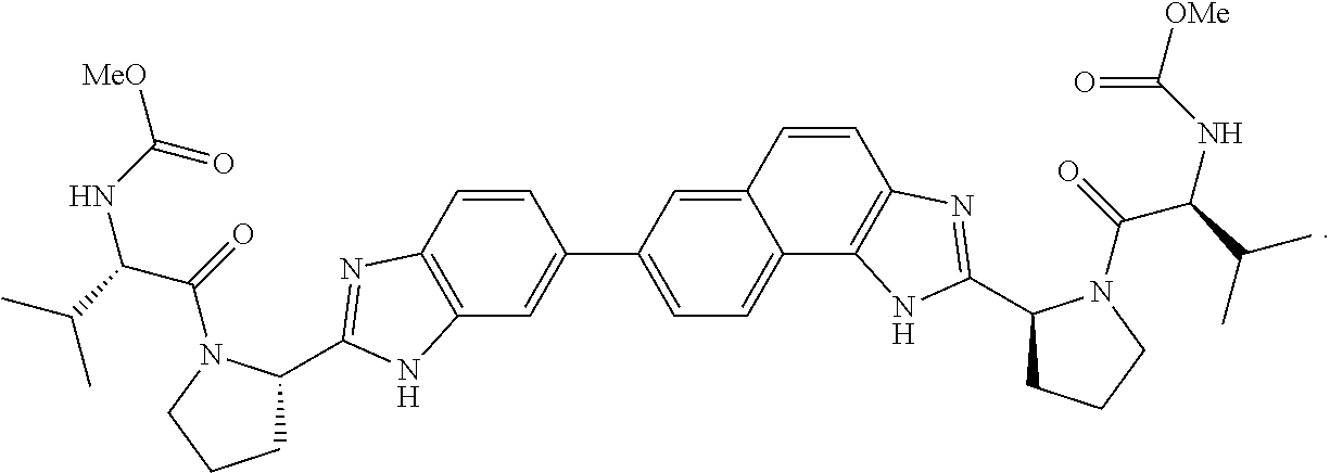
C12=C(C=CC(C3=CC=C4C(=C3)C=CC3=C4NC(C4CCCN4C(=O)C(C(C)C)NC([OMe])=O)=N3)=C1)N=C(C1CCCN1C(=O)C(C(C)C)NC([MeO])=O)N2
